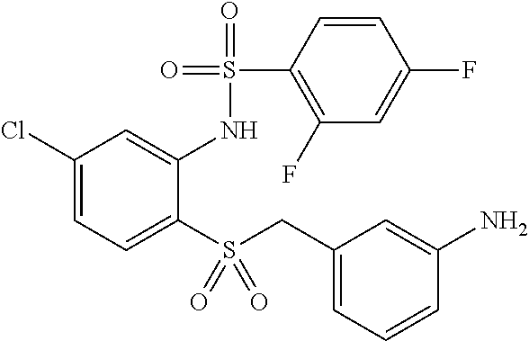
C1(Cl)=CC=C(S(CC2=CC=CC(N)=C2)(=O)=O)C(NS(C2=C(F)C=C(F)C=C2)(=O)=O)=C1
